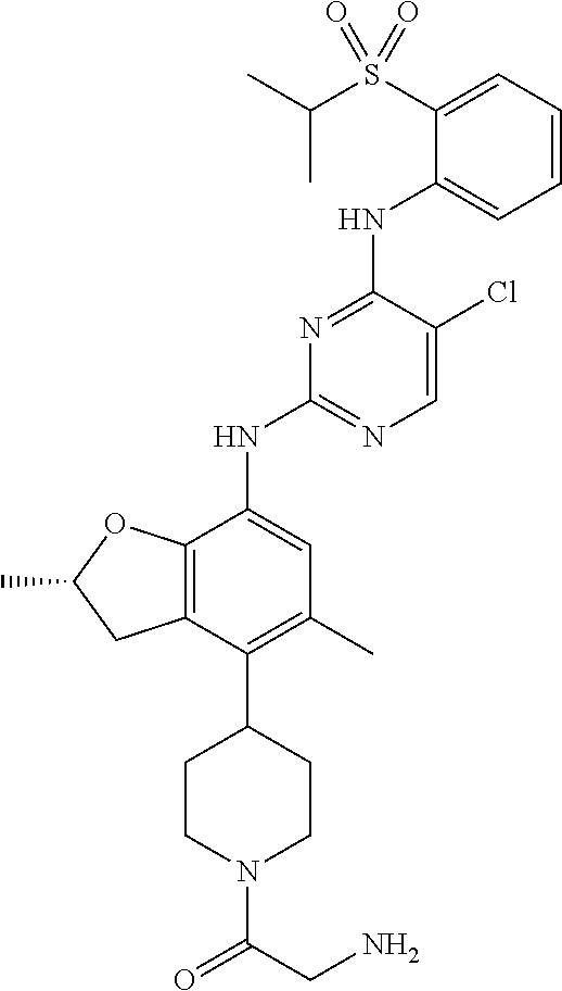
C1=CC=C(S(C(C)C)(=O)=O)C(NC2=NC(NC3=CC(C)=C(C4CCN(C(CN)=O)CC4)C4=C3OC(C)C4)=NC=C2Cl)=C1
